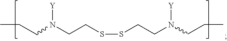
CCCN(CCSSCCN(CCC)[Y])[Y]
